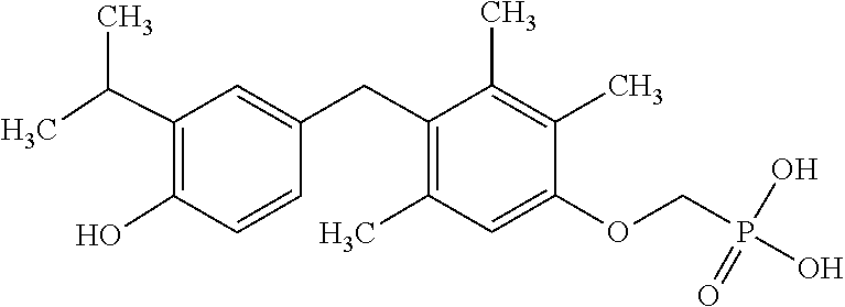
C1=C(CC2=C(C)C=C(OCP(O)(O)=O)C(C)=C2C)C=CC(O)=C1C(C)C
